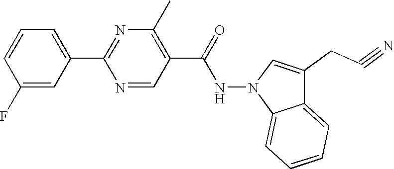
C1(F)=CC(C2=NC(C)=C(C(=O)NN3C4=CC=CC=C4C(CC#N)=C3)C=N2)=CC=C1
